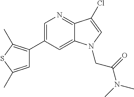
C1=C(C2=C(C)SC(C)=C2)C=C2C(=N1)C(Cl)=CN2CC(N(C)C)=O
